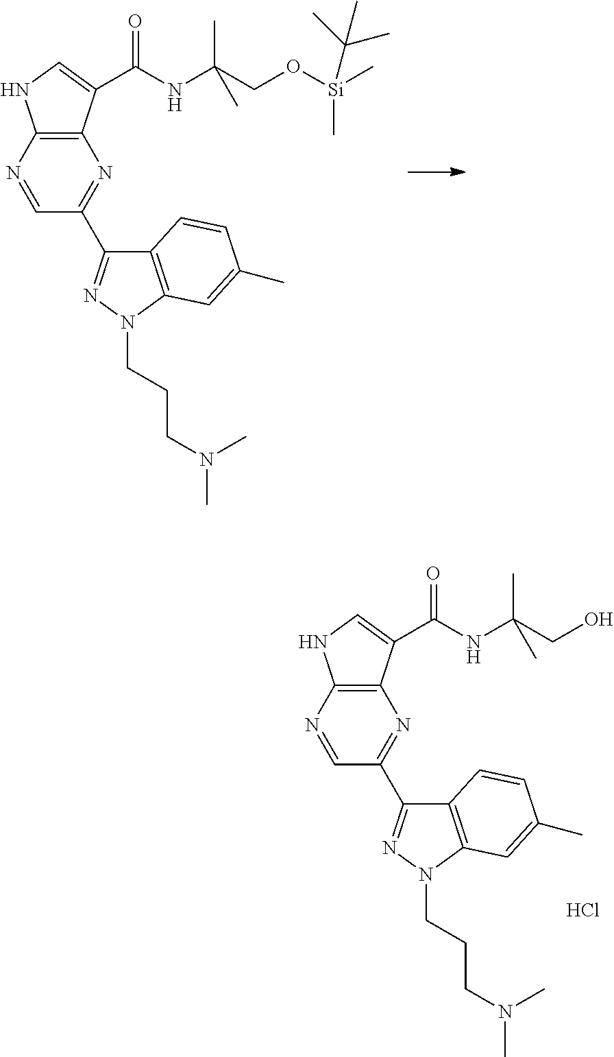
C1=NC2=C(N=C1C1=NN(CCCN(C)C)C3=C1C=CC(C)=C3)C(C(NC(CO[Si](C)(C)C(C)(C)C)(C)C)=O)=CN2.C1=NC2=C(N=C1C1=NN(CCCN(C)C)C3=C1C=CC(C)=C3)C(C(NC(CO)(C)C)=O)=CN2.Cl
